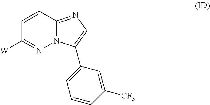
C1=CC2=NC=C(C3=CC=CC([CF3])=C3)N2N=C1[W]
